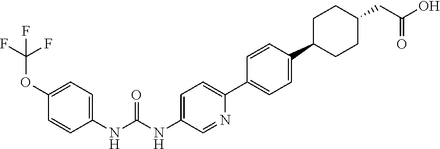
C(=O)(NC1=CC=C(OC(F)(F)F)C=C1)NC1=CC=C(C2=CC=C(C3CCC(CC(O)=O)CC3)C=C2)N=C1
